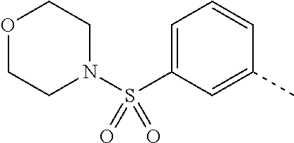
O1CCN(S(C2=CC=CC(C)=C2)(=O)=O)CC1
